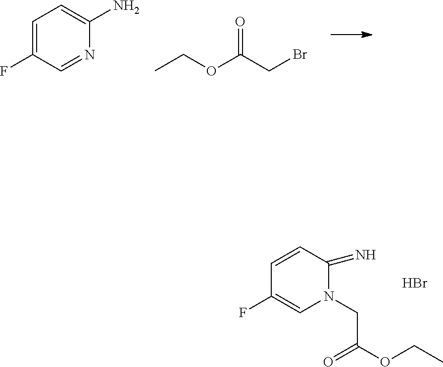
N1(CC(OCC)=O)C(=N)C=CC(F)=C1.Br.C1=C(F)C=NC(N)=C1.CCOC(CBr)=O
